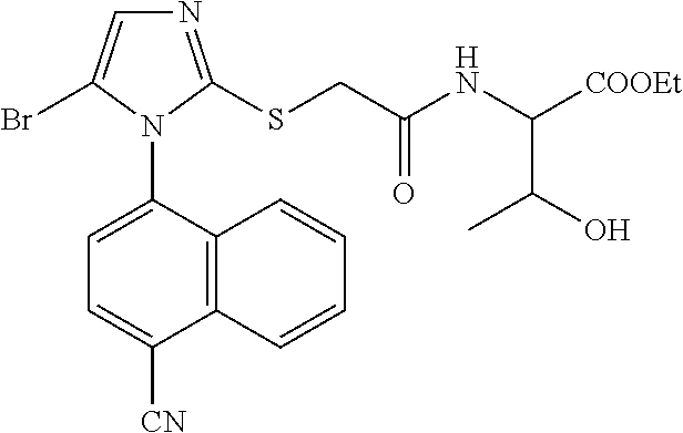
C12=C(C(N3C(Br)=CN=C3SCC(NC([COOEt])C(O)C)=O)=CC=C1[CN])C=CC=C2
